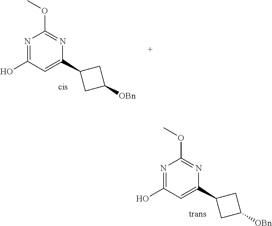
N1=C(O)C=C(C2CC([OBn])C2)N=C1OC.N1=C(O)C=C(C2CC([OBn])C2)N=C1OC
